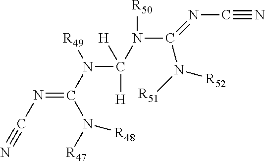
N#CN=C(N([R49])C([H])(N([R50])C(N([R52])[R51])=NC#N)[H])N([R47])[R48]
